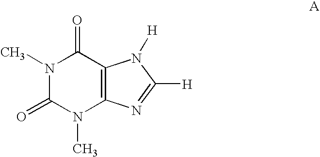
N1(C)C(=O)N(C)C2=C(C1=O)N([H])C([H])=N2
